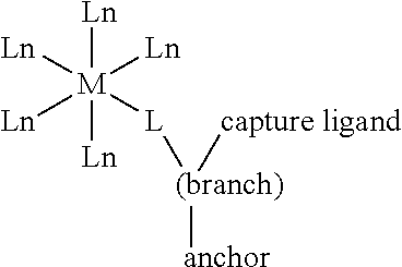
[Ln][M]([Ln])([Ln])([L][(branch)]([anchor])[capture ligand])([Ln])[Ln]
